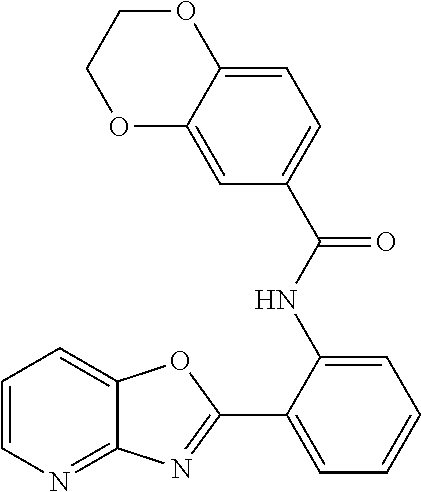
C1=CN=C2C(=C1)OC(C1=CC=CC=C1NC(C1=CC=C3C(=C1)OCCO3)=O)=N2
